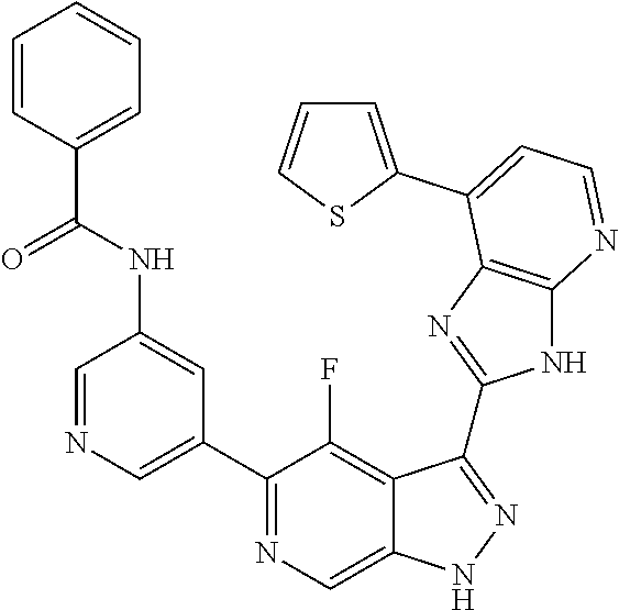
C1=NC=C(C2=NC=C3C(=C2F)C(C2=NC4=C(N2)N=CC=C4C2=CC=CS2)=NN3)C=C1NC(=O)C1=CC=CC=C1
